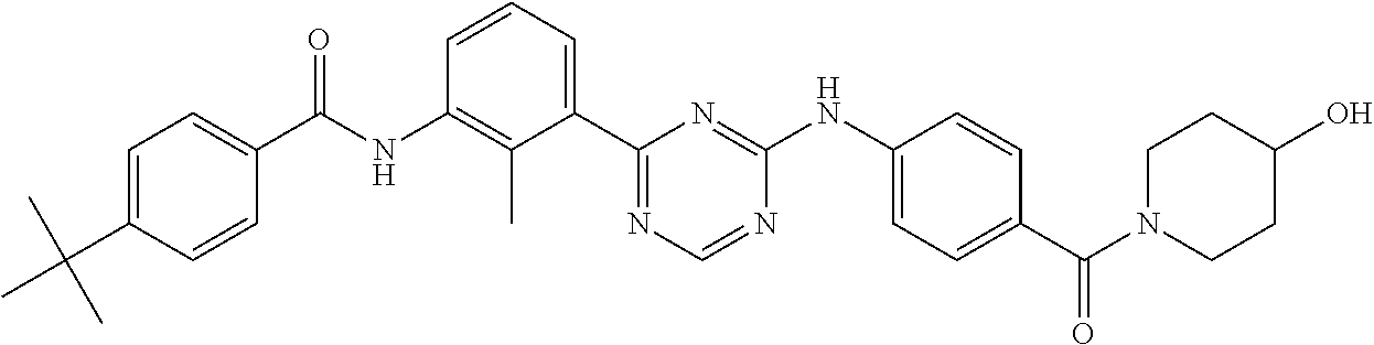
N(C1=C(C)C(C2=NC=NC(NC3=CC=C(C(N4CCC(O)CC4)=O)C=C3)=N2)=CC=C1)C(=O)C1=CC=C(C(C)(C)C)C=C1
